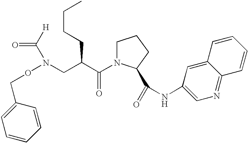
[H]C(N(OCC1=CC=CC=C1)CC(CCCC)C(=O)N1CCCC1C(=O)NC1=CN=C2C(=C1)C=CC=C2)=O
